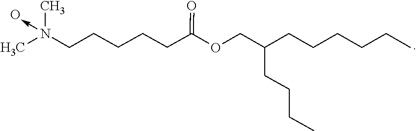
N(C)(CCCCCC(OCC(CCCC)CCCCCC)=O)(->C)C.O
